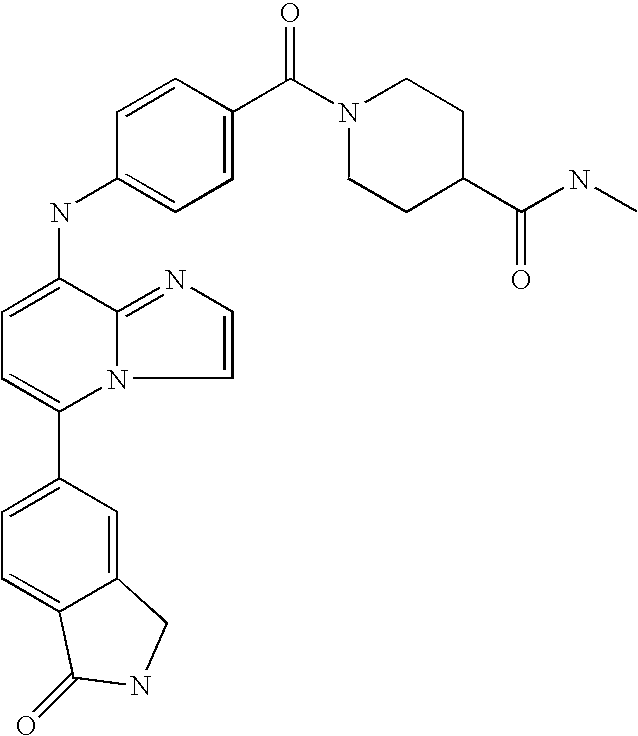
C12=CC(C3=CC=C(NC4=CC=C(C(=O)N5CCC(C(NC)=O)CC5)C=C4)C4=NC=CN34)=CC=C1C(=O)NC2
